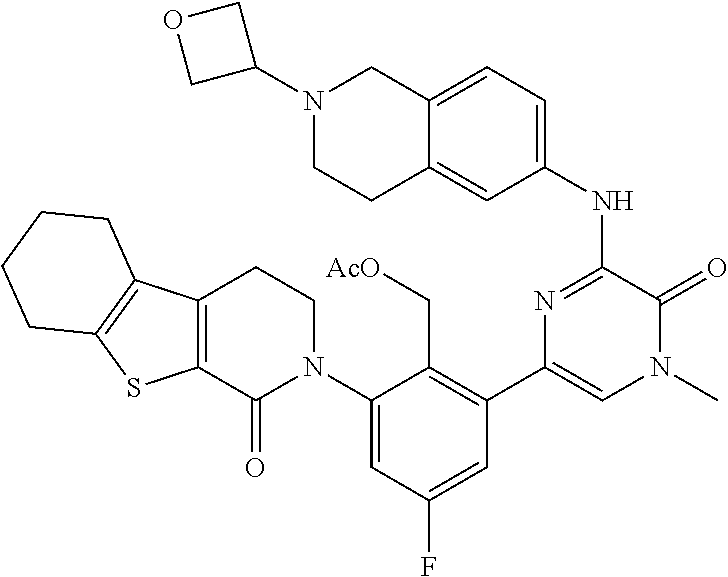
N1=C(NC2=CC=C3C(=C2)CCN(C2COC2)C3)C(=O)N(C)C=C1C1=C(C[AcO])C(N2CCC3=C(C2=O)SC2=C3CCCC2)=CC(F)=C1
